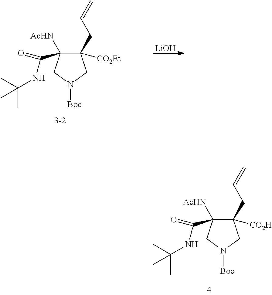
C1(CC=C)([CO2H])C([AcHN])(C(NC(C)(C)C)=O)CN([Boc])C1.C1(CC=C)([CO2Et])C([AcHN])(C(NC(C)(C)C)=O)CN([Boc])C1.[LiOH]
